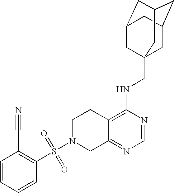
C12=C(NCC34CC5CC(CC(C3)C5)C4)N=CN=C1CN(S(=O)(=O)C1=C(C#N)C=CC=C1)CC2
